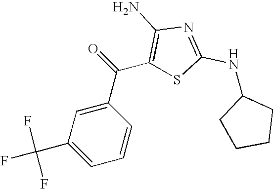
C1=C(C(F)(F)F)C=C(C(C2=C(N)N=C(NC3CCCC3)S2)=O)C=C1
